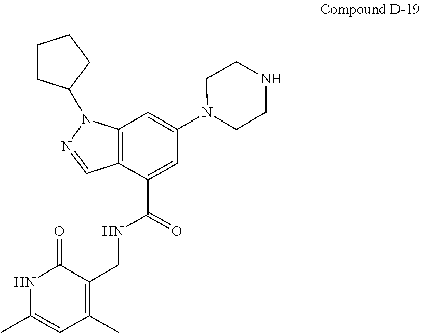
C12=C(C(C(=O)NCC3=C(C)C=C(C)NC3=O)=CC(N3CCNCC3)=C1)C=NN2C1CCCC1
